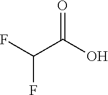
FC(C(O)=O)F
